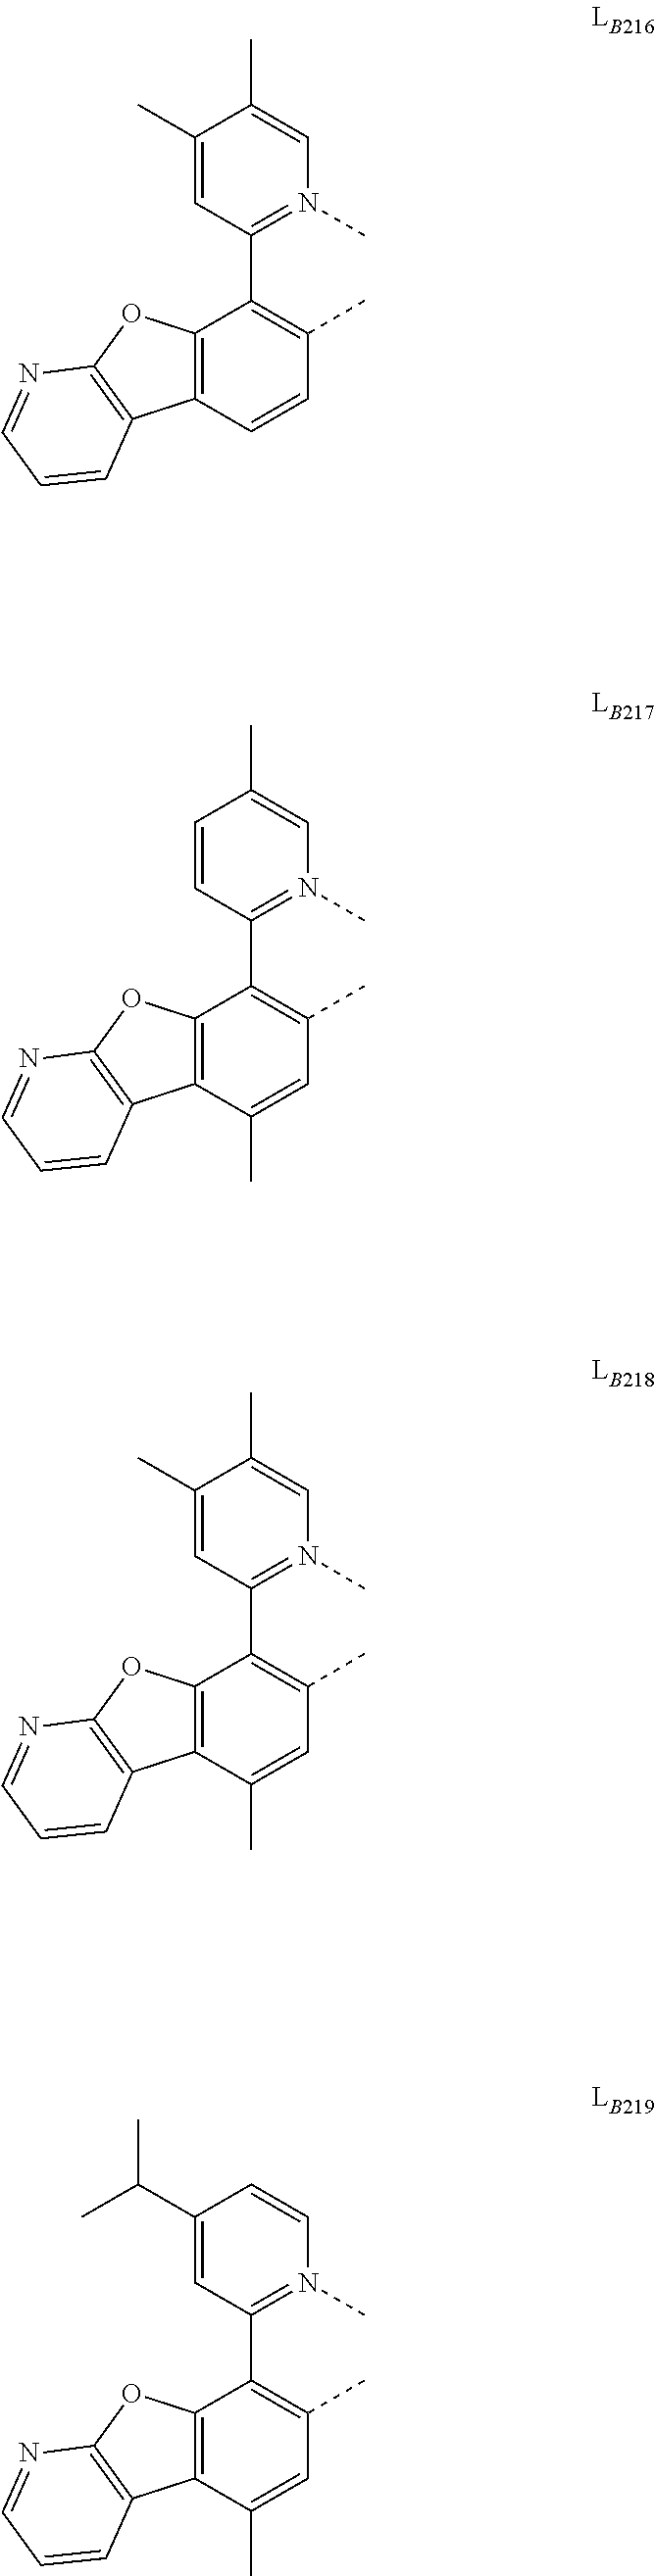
C1(C)=CC(C2=C(C)C=C(C)C3=C2OC2=C3C=CC=N2)=N(C)C=C1C.C1(C(C)C)=CC(C2=C(C)C=C(C)C3=C2OC2=C3C=CC=N2)=N(C)C=C1.C1(C)=CC(C2=C(C)C=CC3=C2OC2=C3C=CC=N2)=N(C)C=C1C.C1=CC(C2=C(C)C=C(C)C3=C2OC2=C3C=CC=N2)=N(C)C=C1C
